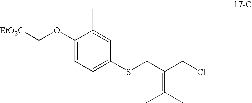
C1(OC[EtO2C])=CC=C(SCC(CCl)=C(C)C)C=C1C
